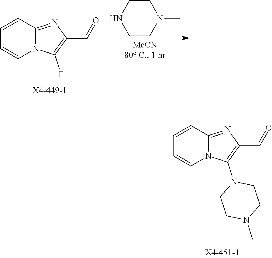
C1=CC2=NC(C=O)=C(F)N2C=C1.C1CN(C)CCN1.C1=CC2=NC(C=O)=C(N3CCN(C)CC3)N2C=C1
